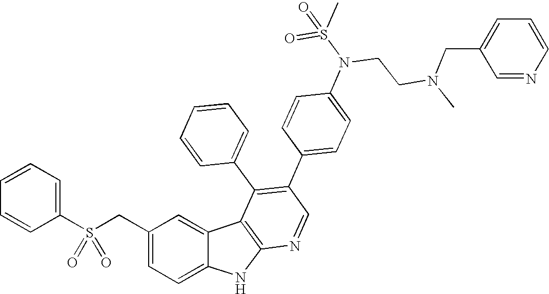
C(C1=CC=C2C(=C1)C1=C(N2)N=CC(C2=CC=C(N(CCN(C)CC3=CC=CN=C3)S(C)(=O)=O)C=C2)=C1C1=CC=CC=C1)S(C1=CC=CC=C1)(=O)=O
